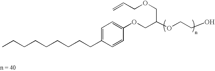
C1(OCC(OCCO)COCC=C)=CC=C(CCCCCCCCC)C=C1
